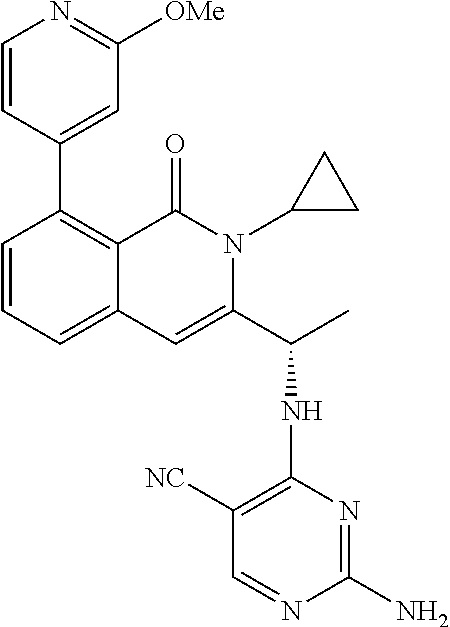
C1(C2=CC([OMe])=NC=C2)=C2C(=CC=C1)C=C(C(C)NC1=C([NC])C=NC(N)=N1)N(C1CC1)C2=O
